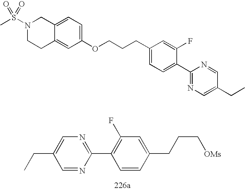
C1=NC(C2=C(F)C=C(CCC[OMs])C=C2)=NC=C1CC.N1(S(=O)(C)=O)CCC2=CC(OCCCC3=CC=C(C4=NC=C(CC)C=N4)C(F)=C3)=CC=C2C1
